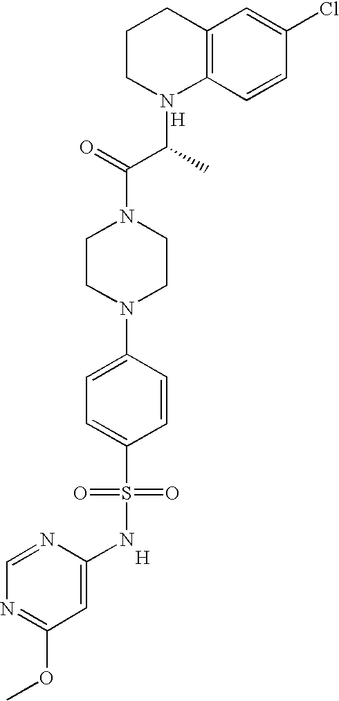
[H].C12=C(C=CC(Cl)=C1)N(C(C(N1CCN(C3=CC=C(S(=O)(=O)NC4=CC(OC)=NC=N4)C=C3)CC1)=O)C)CCC2.[H]
